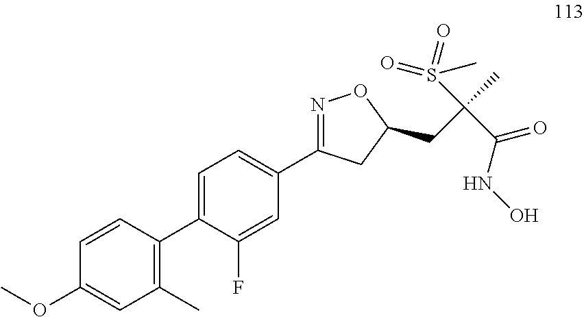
C1=C(C2=C(C)C=C(OC)C=C2)C(F)=CC(C2=NOC(CC(C(NO)=O)(S(=O)(C)=O)C)C2)=C1
